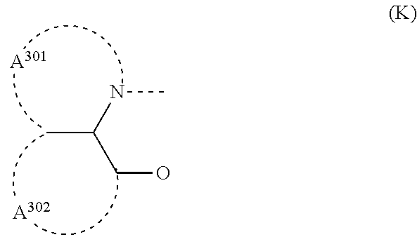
CC(NC)CO.[A302].[A301]
